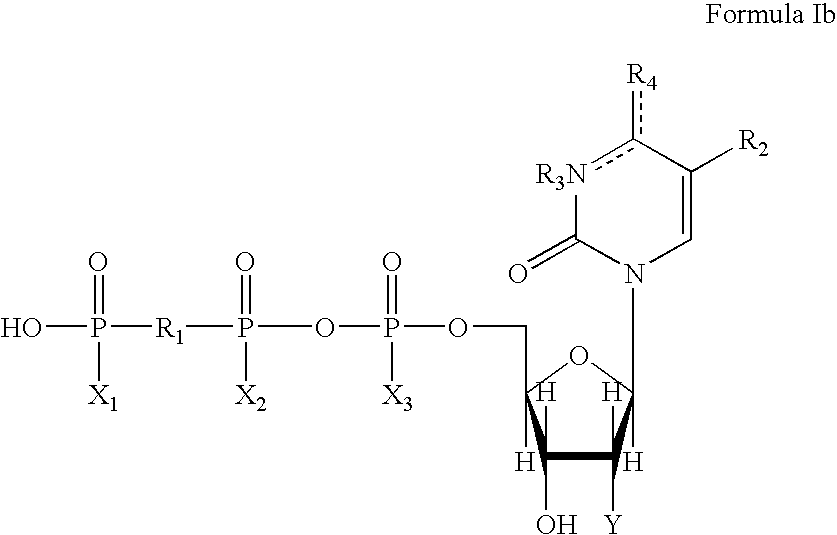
C1([H])(O)C([Y])([H])C(N2C=C([R2])c([R4])[R3N]C2=O)([H])OC1([H])COP([X3])(=O)OP(=O)([X2])[R1]P(=O)(O)[X1]
